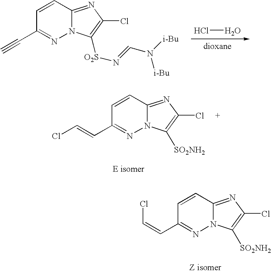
ClO.C1=CC2=NC(Cl)=C([O2S]N=CN([i-Bu])[i-Bu])N2N=C1C#C.C1=CC2=NC(Cl)=C([SO2NH2])N2N=C1C=CCl.C1=CC2=NC(Cl)=C([SO2NH2])N2N=C1C=CCl
